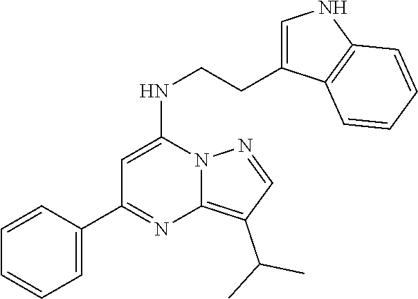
C1(C2=NC3=C(C(C)C)C=NN3C(NCCC3=CNC4=C3C=CC=C4)=C2)=CC=CC=C1
